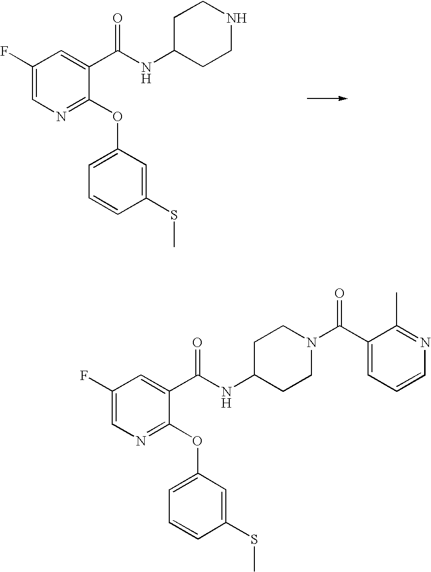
C1(F)=CN=C(OC2=CC=CC(SC)=C2)C(C(NC2CCNCC2)=O)=C1.C1(F)=CN=C(OC2=CC=CC(SC)=C2)C(C(NC2CCN(C(=O)C3=CC=CN=C3C)CC2)=O)=C1
